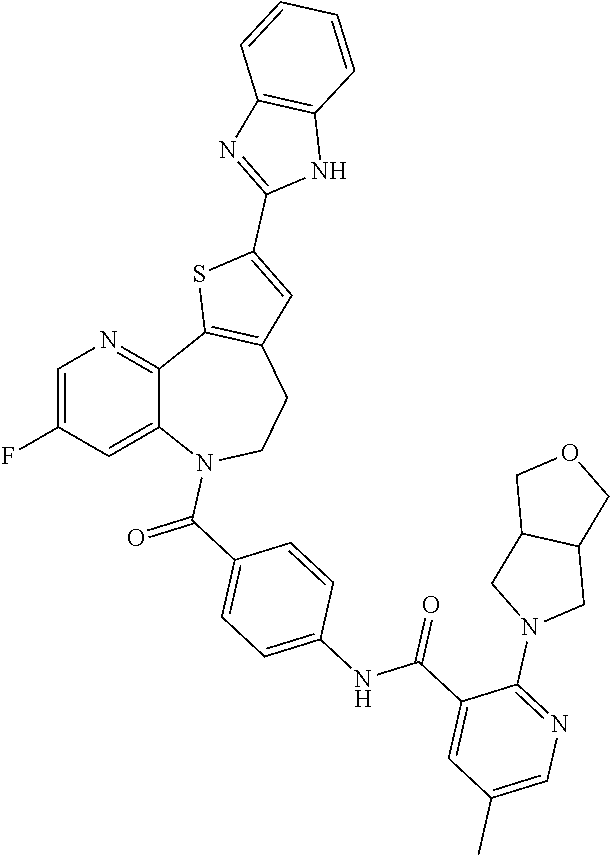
C1=C(F)C=C2C(=N1)C1=C(CCN2C(C2=CC=C(NC(C3=CC(C)=CN=C3N3CC4C(C3)COC4)=O)C=C2)=O)C=C(C2=NC3=C(N2)C=CC=C3)S1
